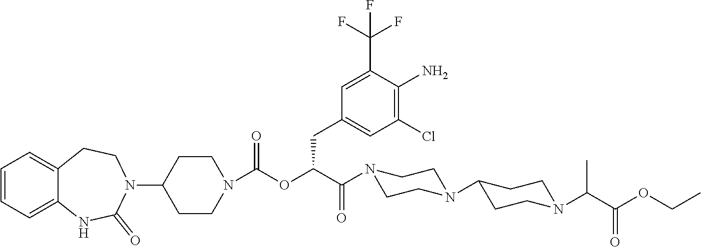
C1=CC=C2C(=C1)CCN(C1CCN(C(OC(C(N3CCN(C4CCN(C(C(OCC)=O)C)CC4)CC3)=O)CC3=CC(Cl)=C(N)C(C(F)(F)F)=C3)=O)CC1)C(=O)N2
